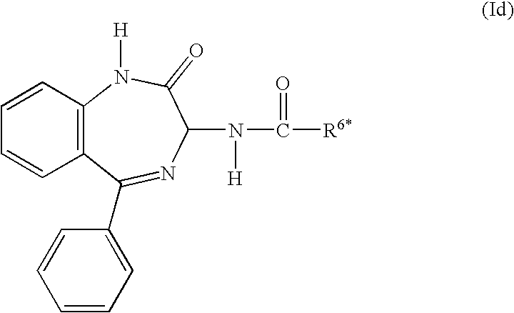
C12=C(C=CC=C1)N([H])C(=O)C(N([H])C(=O)[R6*])N=C2C1=CC=CC=C1
